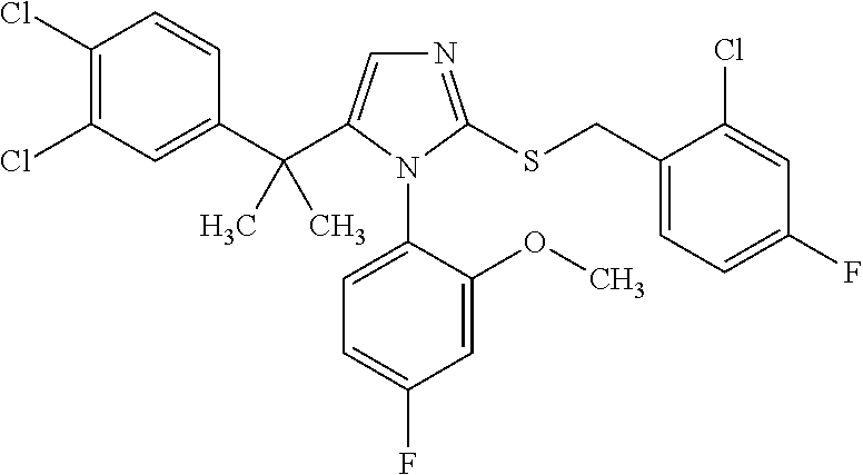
C1(C(C2=CN=C(SCC3=CC=C(F)C=C3Cl)N2C2=CC=C(F)C=C2OC)(C)C)=CC(Cl)=C(Cl)C=C1
